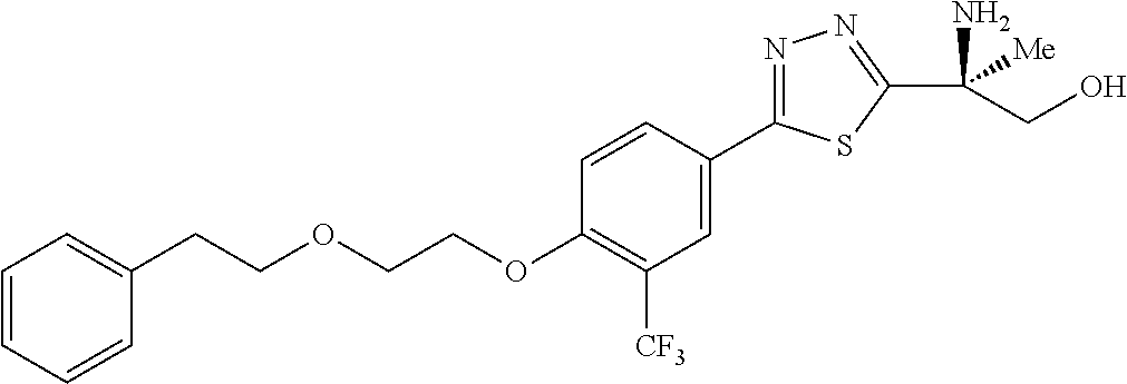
C1=CC=CC(CCOCCOC2=C([CF3])C=C(C3=NN=C(C(N)([Me])CO)S3)C=C2)=C1
